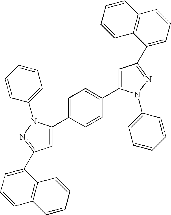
C1=C(C2=CC=C(C3=CC(C4=CC=CC5=C4C=CC=C5)=NN3C3=CC=CC=C3)C=C2)N(C2=CC=CC=C2)N=C1C1=CC=CC2=C1C=CC=C2
